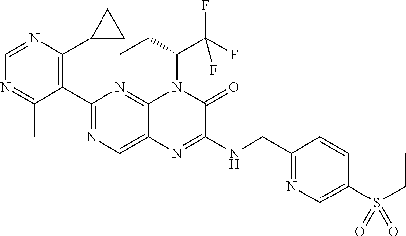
C1(C2=NC=C3C(=N2)N(C(C(F)(F)F)CC)C(=O)C(NCC2=NC=C(S(CC)(=O)=O)C=C2)=N3)=C(C2CC2)N=CN=C1C
